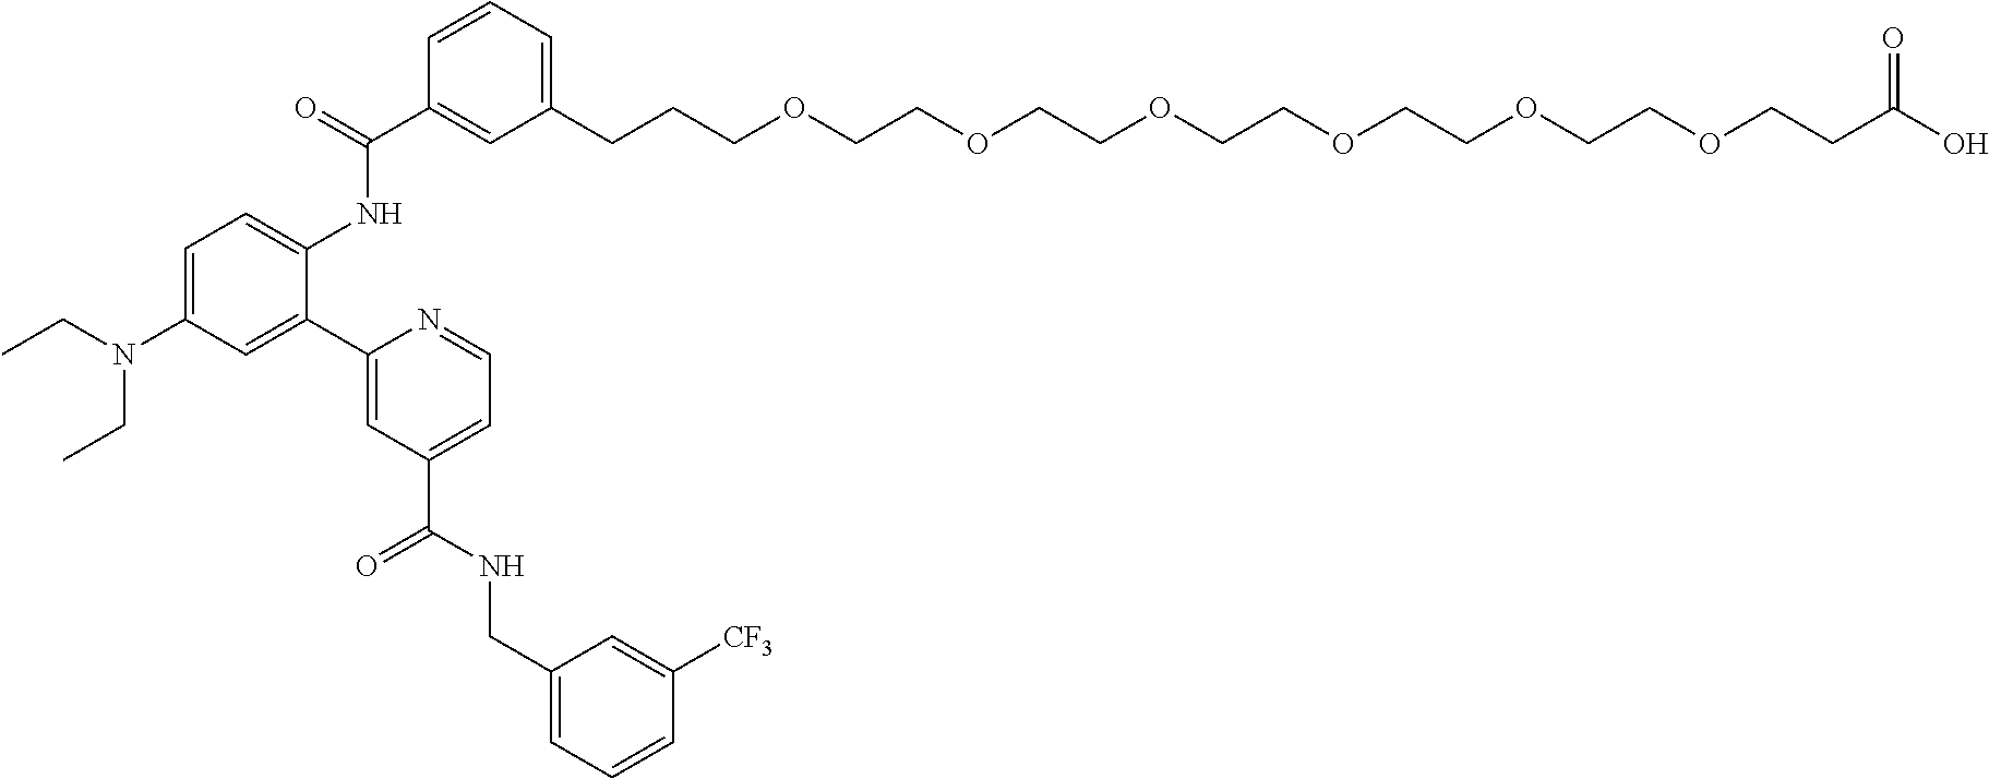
C1=C(N(CC)CC)C=C(C2=CC(C(NCC3=CC=CC([CF3])=C3)=O)=CC=N2)C(NC(C2=CC(CCCOCCOCCOCCOCCOCCOCCC(O)=O)=CC=C2)=O)=C1
